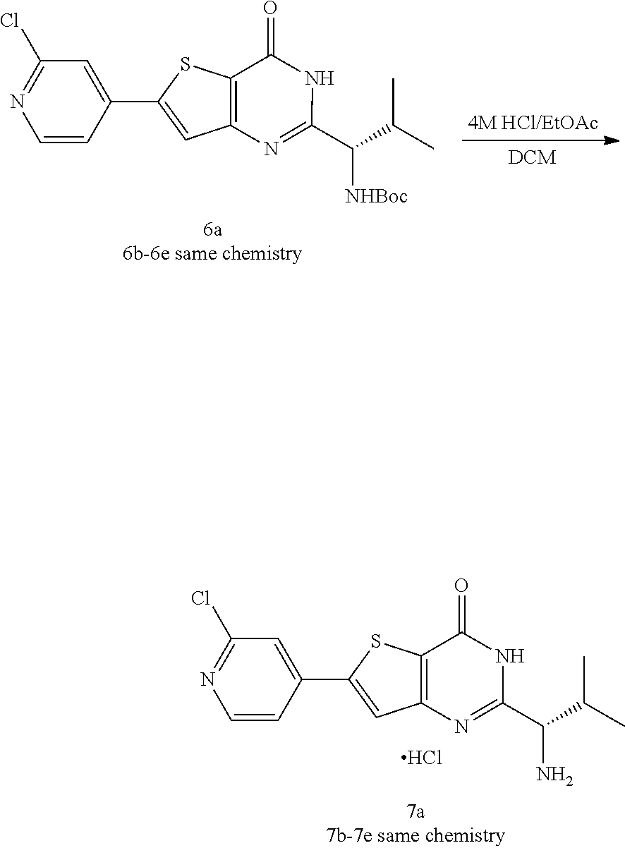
C12=C(SC(C3=CC(Cl)=NC=C3)=C1)C(=O)NC(C([NHBoc])C(C)C)=N2.C12=C(SC(C3=CC(Cl)=NC=C3)=C1)C(=O)NC(C(N)C(C)C)=N2.Cl
